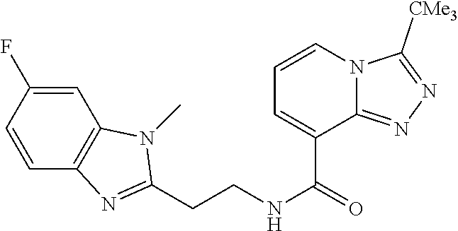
C(CNC(=O)C1=CC=CN2C1=NN=C2[CMe3])C1=NC2=C(C=C(F)C=C2)N1C
